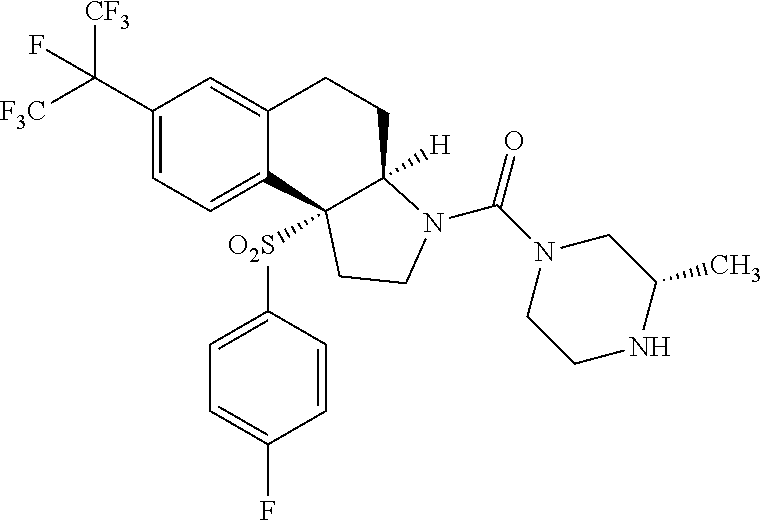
C1(C([F3C])([CF3])F)=CC=C2C(=C1)CCC1([H])C2([O2S]C2=CC=C(F)C=C2)CCN1C(N1CCNC(C)C1)=O
